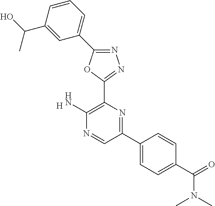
[H].C1(N)=C(C2=NN=C(C3=CC=CC(C(O)C)=C3)O2)N=C(C2=CC=C(C(N(C)C)=O)C=C2)C=N1
